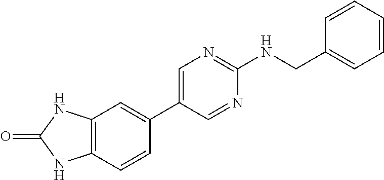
C12=C(C=CC(C3=CN=C(NCC4=CC=CC=C4)N=C3)=C1)NC(=O)N2
